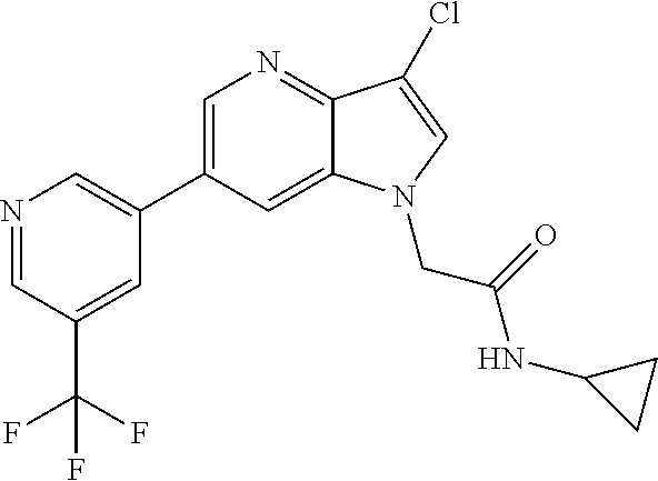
C1(C2=CN=C3C(=C2)N(CC(NC2CC2)=O)C=C3Cl)=CN=CC(C(F)(F)F)=C1
